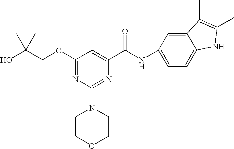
O(C1=NC(N2CCOCC2)=NC(C(NC2=CC=C3C(=C2)C(C)=C(C)N3)=O)=C1)CC(O)(C)C
